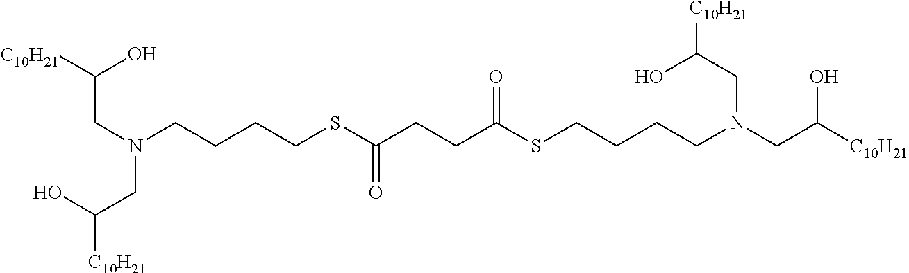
C(C(O)[C10H21])N(CCCCSC(=O)CCC(=O)SCCCCN(CC(O)[C10H21])CC(O)[C10H21])CC([C10H21])O
